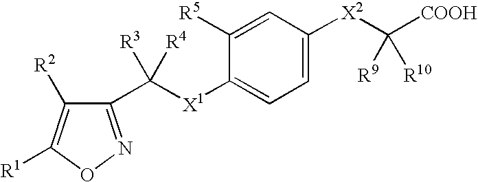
C1([R5])=CC([X2]C([R9])([R10])[COOH])=CC=C1[X1]C(C1=NOC([R1])=C1[R2])([R3])[R4]
